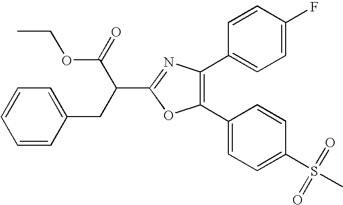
C1=CC=CC(CC(C(OCC)=O)C2=NC(C3=CC=C(F)C=C3)=C(C3=CC=C(S(=O)(=O)C)C=C3)O2)=C1
